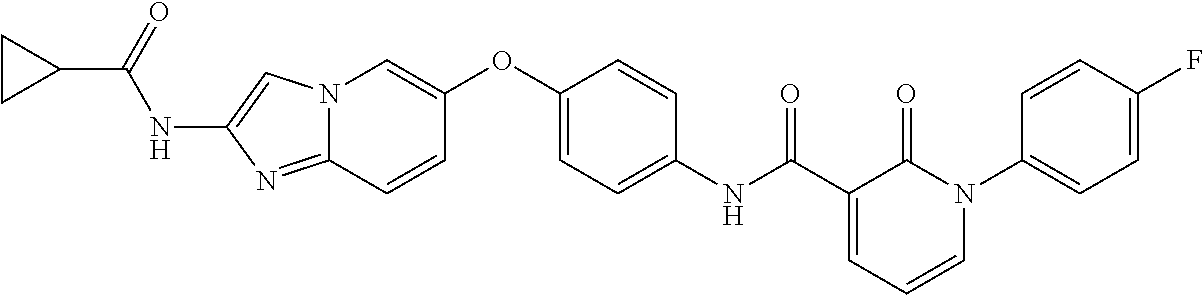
C1(OC2=CN3C(=NC(NC(C4CC4)=O)=C3)C=C2)=CC=C(NC(=O)C2=CC=CN(C3=CC=C(F)C=C3)C2=O)C=C1
